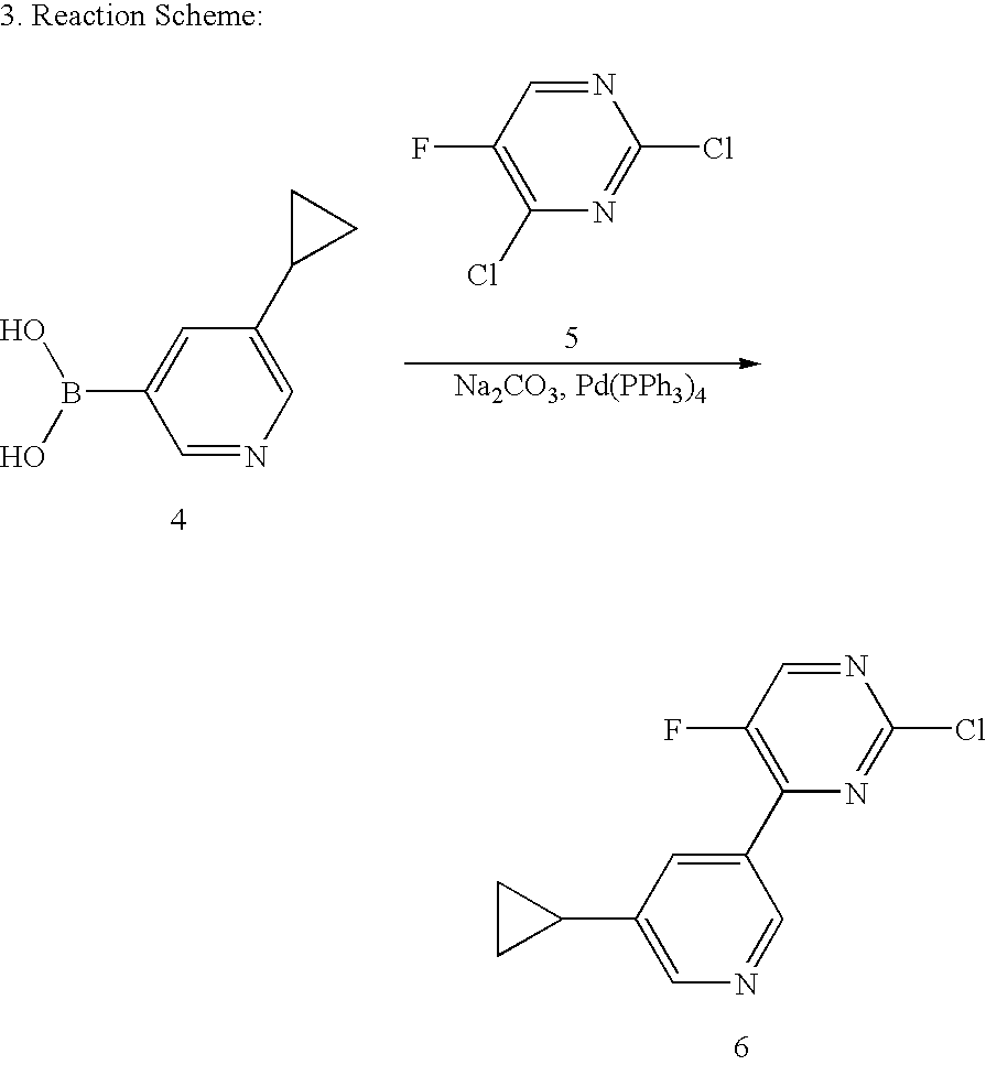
C1(C2CC2)=CN=CC(C2=C(F)C=NC(Cl)=N2)=C1.C1=NC=C(C2CC2)C=C1B(O)O.C1=NC(Cl)=NC(Cl)=C1F
